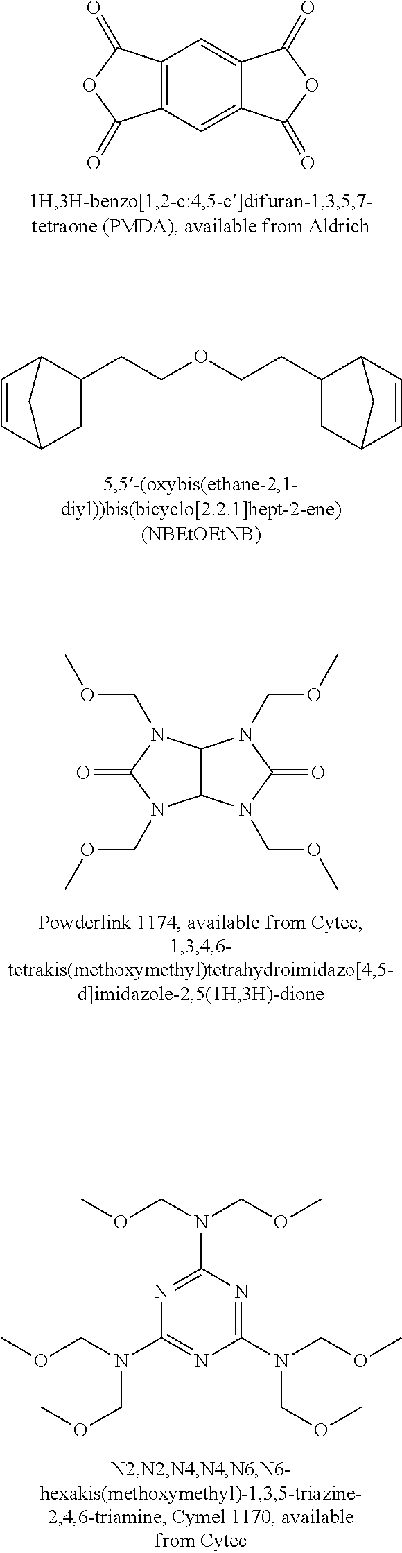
C12=C(C=C3C(=C1)C(=O)OC3=O)C(=O)OC2=O.C1=CC2CC(CCOCCC3CC4C=CC3C4)C1C2.C12C(N(COC)C(=O)N1COC)N(COC)C(=O)N2COC.N1=C(N(COC)COC)N=C(N(COC)COC)N=C1N(COC)COC
